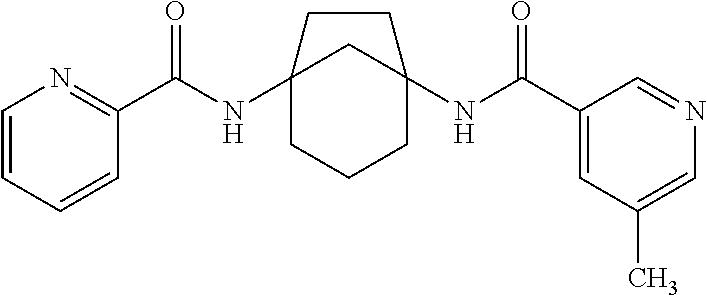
C12(NC(C3=NC=CC=C3)=O)CCCC(NC(C3=CC(C)=CN=C3)=O)(C1)CC2
